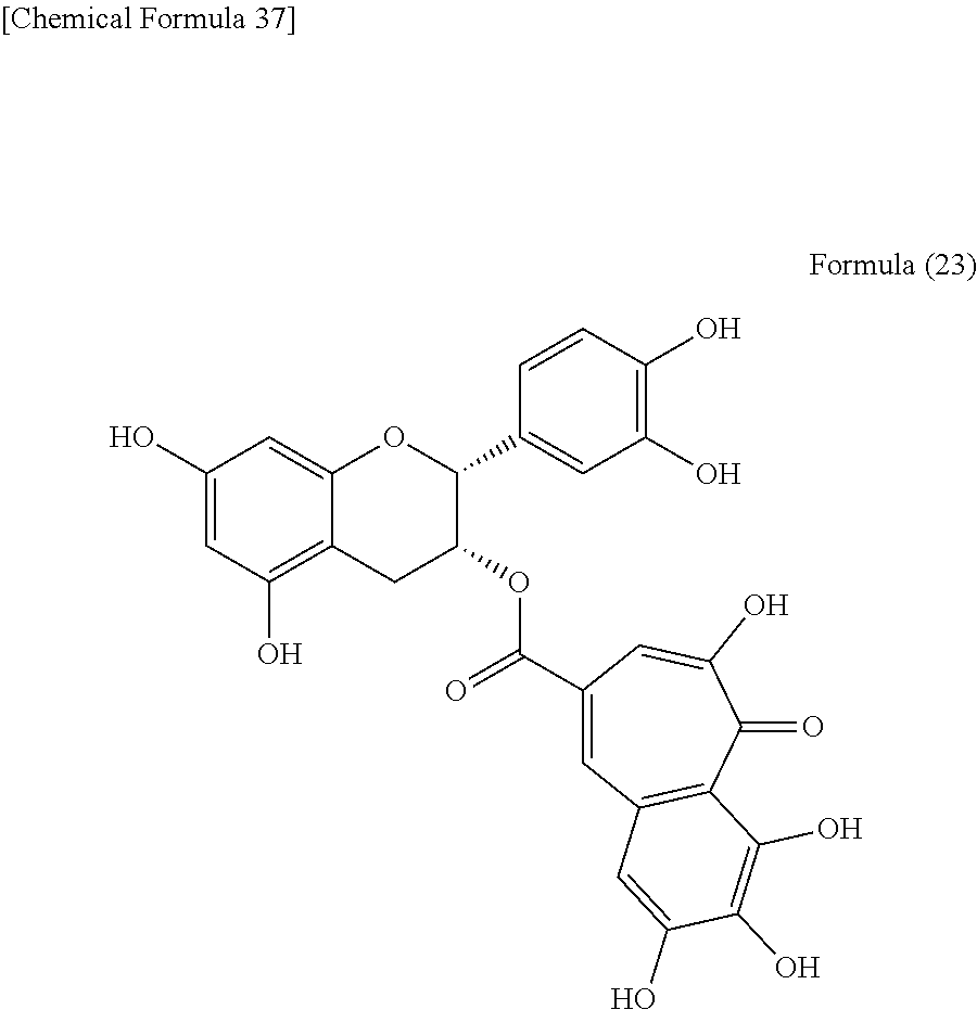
C1=CC(O)=C(O)C=C1C1OC2=CC(O)=CC(O)=C2CC1OC(=O)C1=CC2=C(C(=O)C(O)=C1)C(O)=C(O)C(O)=C2
